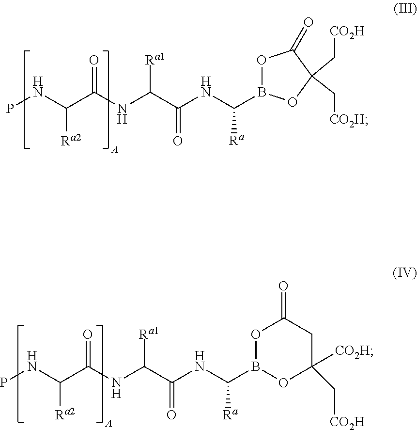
PNC(C(NC(C(NC(B1OC(=O)C(C[CO2H])(C[CO2H])O1)[Ra])=O)[Ra1])=O)[Ra2].PNC(C(NC(C(NC(B1OC(C[CO2H])([CO2H])CC(=O)O1)[Ra])=O)[Ra1])=O)[Ra2]
